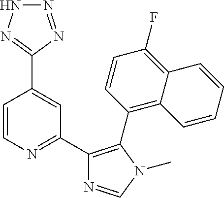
C1(C2=NC=CC(C3=NNN=N3)=C2)=C(C2=C3C(=C(F)C=C2)C=CC=C3)N(C)C=N1
